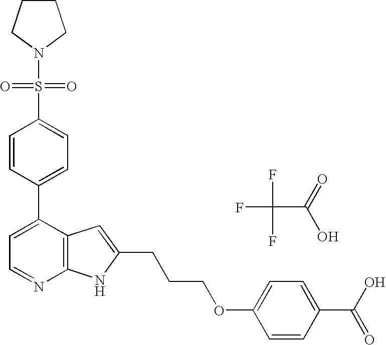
FC(F)(C(=O)O)F.C1(C2=CC=NC3=C2C=C(CCCOC2=CC=C(C(O)=O)C=C2)N3)=CC=C(S(N2CCCC2)(=O)=O)C=C1
